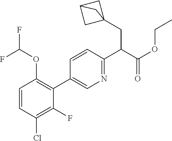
C1=CC(Cl)=C(F)C(C2=CN=C(C(CC34CC(C3)C4)C(=O)OCC)C=C2)=C1OC(F)F
